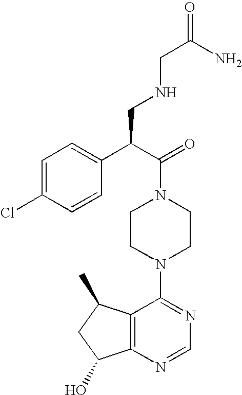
C(N1CCN(C2=NC=NC3=C2C(C)CC3O)CC1)(C(C1=CC=C(Cl)C=C1)CNCC(=O)N)=O
